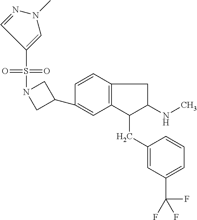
C1(C2=CC3=C(C=C2)CC(NC)C3CC2=CC(C(F)(F)F)=CC=C2)CN(S(=O)(=O)C2=CN(C)N=C2)C1
